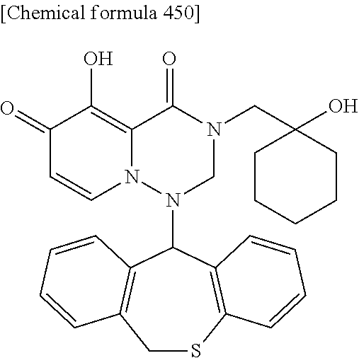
C1(=O)C=CN2C(=C1O)C(=O)N(CC1(O)CCCCC1)CN2C1C2=C(CSC3=C1C=CC=C3)C=CC=C2
